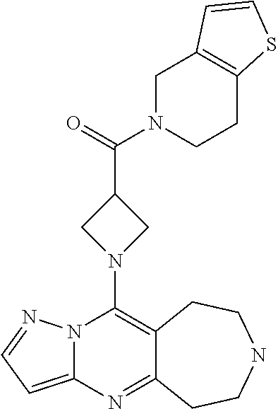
N12C(=CC=N1)N=C1C(=C2N2CC(C(N3CCC4=C(C3)C=CS4)=O)C2)CCNCC1
